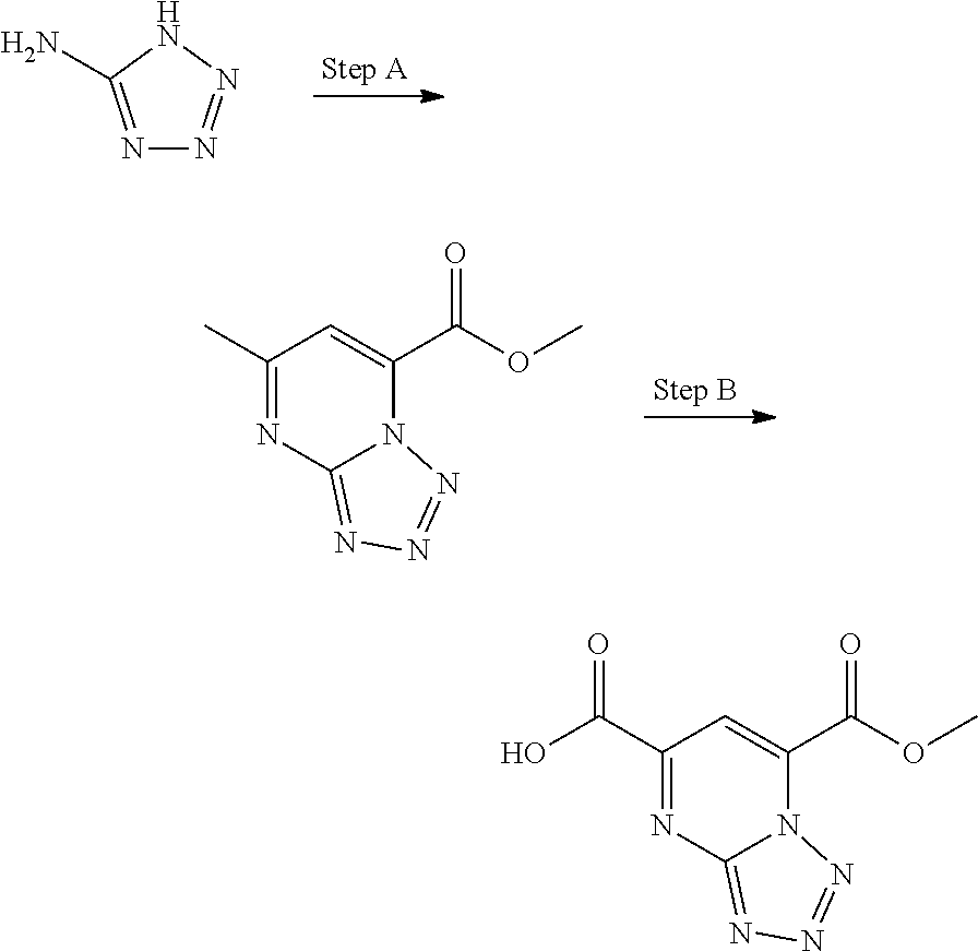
C1(C(=O)O)=NC2=NN=NN2C(C(OC)=O)=C1.N1=C(N)NN=N1.C1(C)=NC2=NN=NN2C(C(OC)=O)=C1
